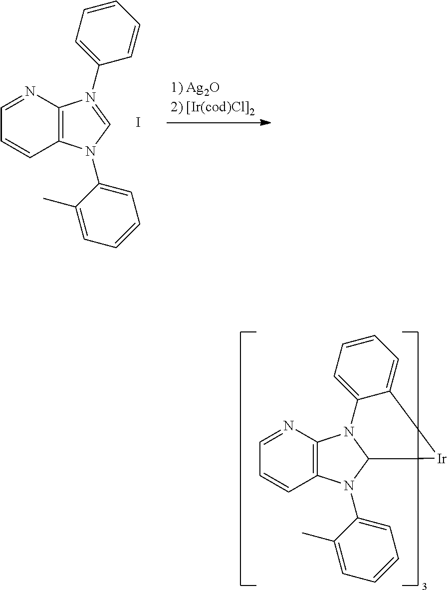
C1=NC2=C(C=C1)N(C1=CC=CC=C1C)C1N2C2=CC=CC=C2[Ir]1.C1=NC2=C(C=C1)N(C1=CC=CC=C1C)C=N2C1=CC=CC=C1.I
